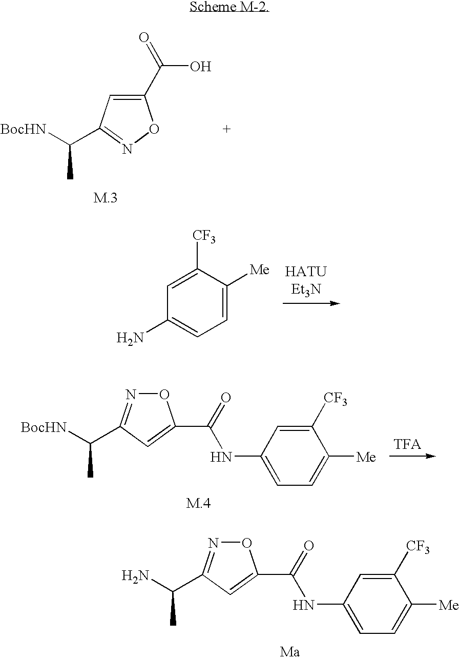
C1=C([Me])C([CF3])=CC(N)=C1.C(=O)(NC1=CC=C([Me])C([CF3])=C1)C1=CC(C([BocHN])C)=NO1.C1(C(=O)O)=CC(C([BocHN])C)=NO1.C(=O)(NC1=CC=C([Me])C([CF3])=C1)C1=CC(C(N)C)=NO1
